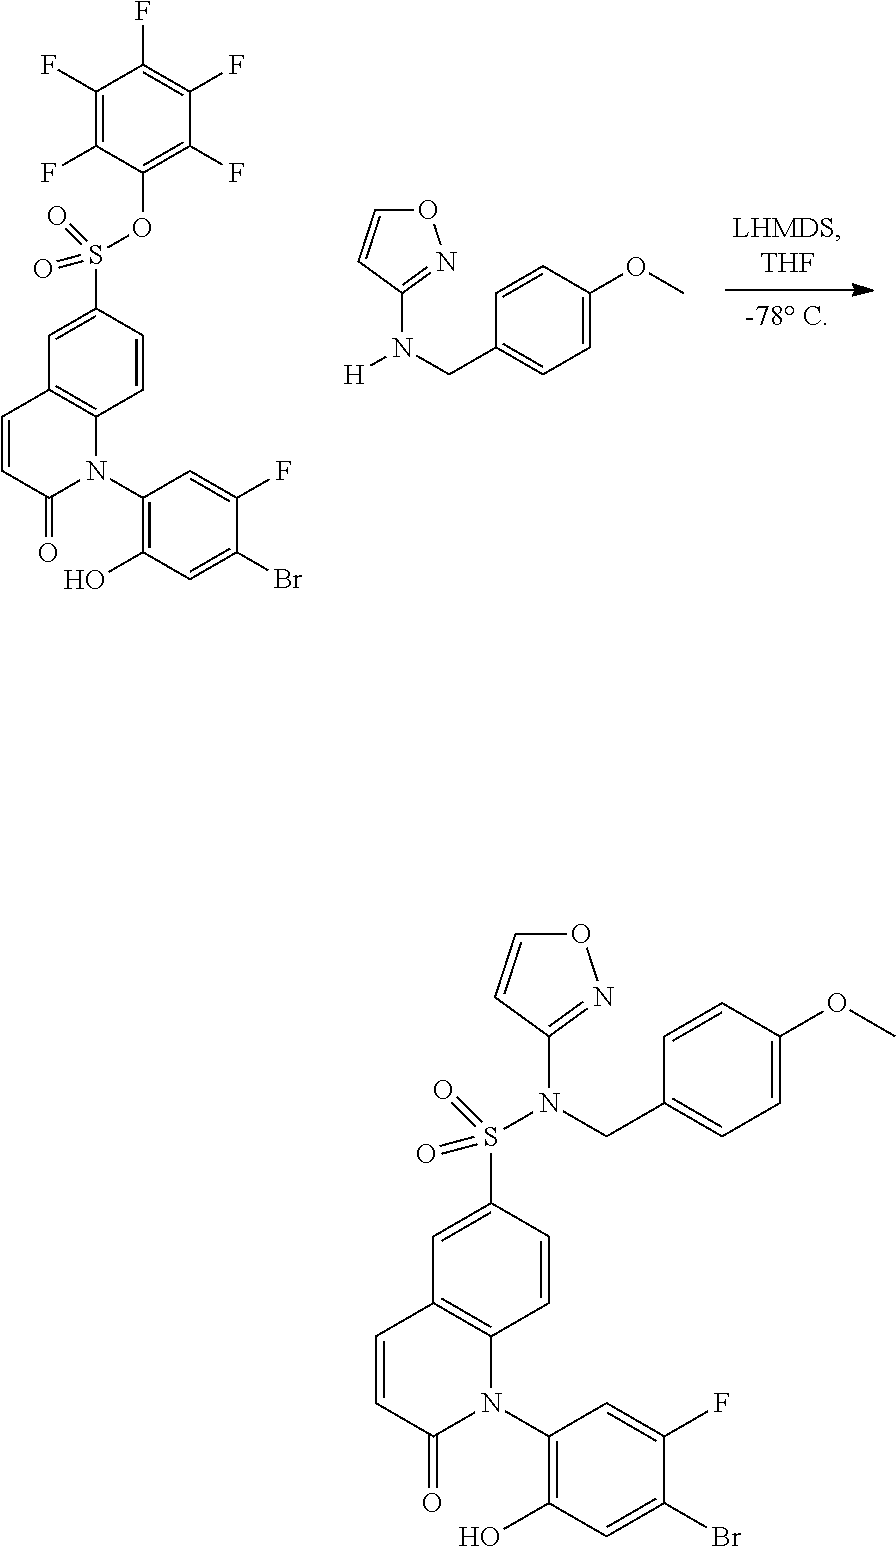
O1C=CC(N([H])CC2=CC=C(OC)C=C2)=N1.O(S(C1=CC2=C(C=C1)N(C1=C(O)C=C(Br)C(F)=C1)C(=O)C=C2)(=O)=O)C1=C(F)C(F)=C(F)C(F)=C1F.O1C=CC(N(S(C2=CC3=C(C=C2)N(C2=C(O)C=C(Br)C(F)=C2)C(=O)C=C3)(=O)=O)CC2=CC=C(OC)C=C2)=N1
